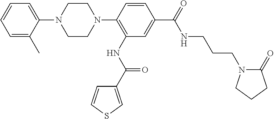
C1=C(C)C(N2CCN(C3=C(NC(=O)C4=CSC=C4)C=C(C(=O)NCCCN4C(=O)CCC4)C=C3)CC2)=CC=C1
